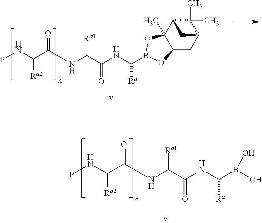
C(NC(C(NC(C([Ra2])NP)=O)[Ra1])=O)([Ra])B1OC2(C)C(CC3C(C)(C)C2C3)O1.C(NC(C(NC(C([Ra2])NP)=O)[Ra1])=O)([Ra])B(O)O
